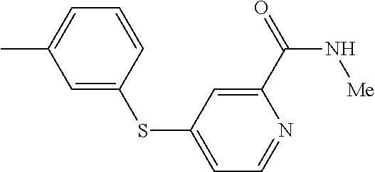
C1(C(=O)N[Me])=CC(SC2=CC(C)=CC=C2)=CC=N1
